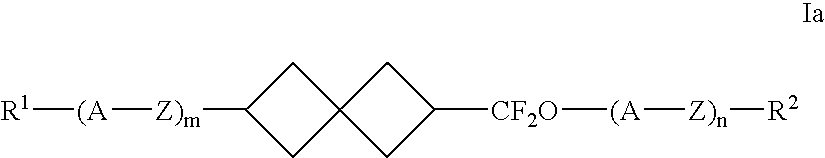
[R1][(A][Z)m]C1CC2(CC([CF2O][(A][Z)n][R2])C2)C1
